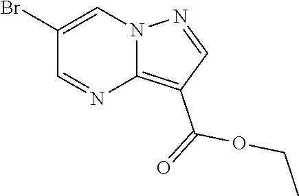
C12=C(C(=O)OCC)C=NN1C=C(Br)C=N2
